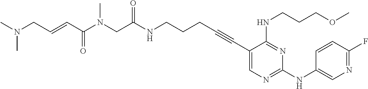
C1(C#CCCCNC(CN(C(C=CCN(C)C)=O)C)=O)=CN=C(NC2=CN=C(F)C=C2)N=C1NCCCOC
